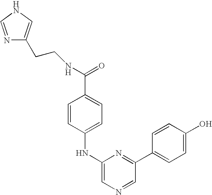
N(C(=O)C1=CC=C(NC2=CN=CC(C3=CC=C(O)C=C3)=N2)C=C1)CCC1=CNC=N1
